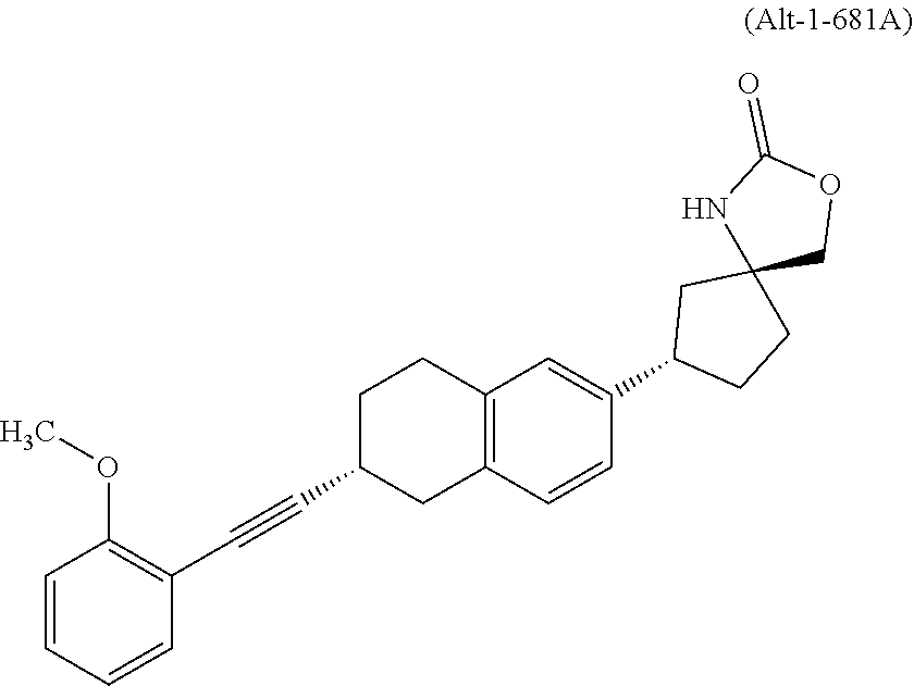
C1=CC=CC(C#CC2CC3=C(CC2)C=C(C2CCC4(C2)COC(=O)N4)C=C3)=C1OC
